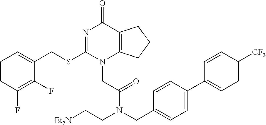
C1=CC(F)=C(F)C(CSC2=NC(=O)C3=C(N2CC(=O)N(CC2=CC=C(C4=CC=C([CF3])C=C4)C=C2)CC[Et2N])CCC3)=C1
